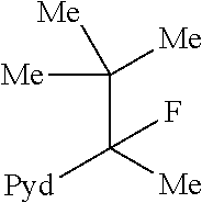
C(C([Me])([Pyd])F)([Me])([Me])[Me]
